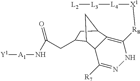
[X1]([L4][L3][L2])[R8]C1=C2C(C([R7])=NN1)C1CC2CC1CC(N[A1][Y1])=O
